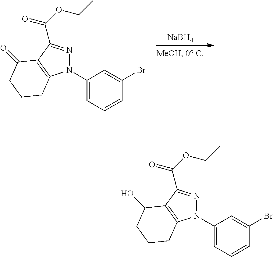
[NaBH4].N1(C2=CC=CC(Br)=C2)N=C(C(OCC)=O)C2=C1CCCC2=O.N1(C2=CC=CC(Br)=C2)N=C(C(OCC)=O)C2=C1CCCC2O
